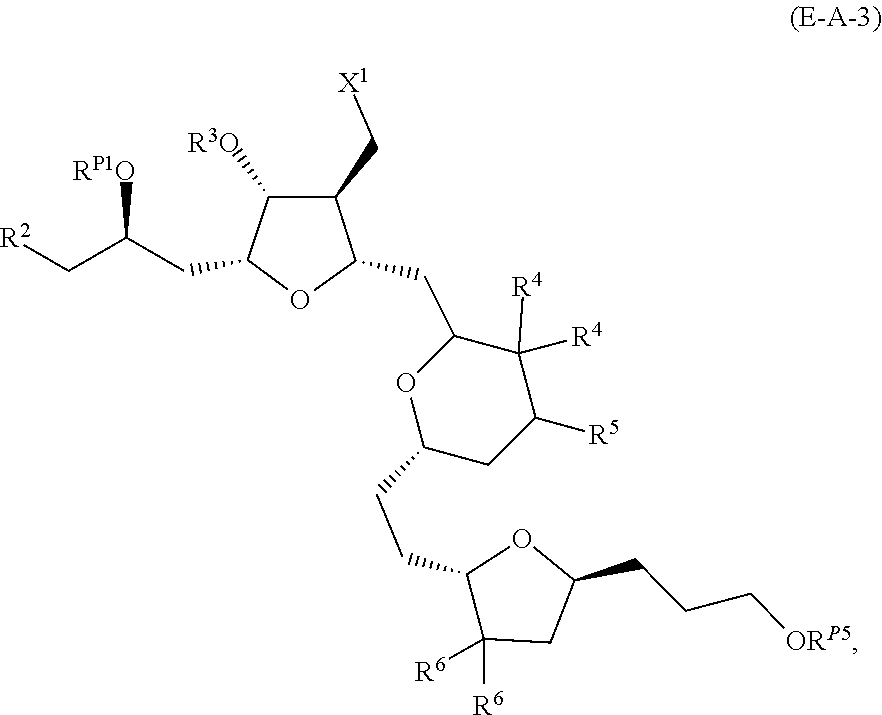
O1C(CCC2C([R6])([R6])CC(CCC[ORP5])O2)CC([R5])C([R4])([R4])C1CC1C(C[X1])C([R3O])C(CC(C[R2])[RP1O])O1
